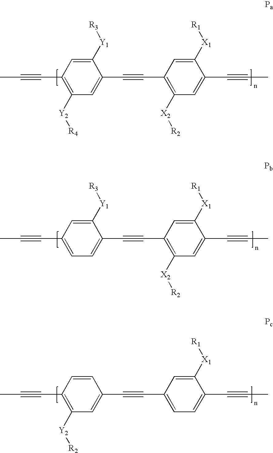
C1(C#CC2=CC([Y2][R4])=C(C#CC)C=C2[Y1][R3])=C([X2][R2])C=C(C#CC)C([X1][R1])=C1.C1(C#CC2=CC=C(C#CC)C=C2[Y1][R3])=C([X2][R2])C=C(C#CC)C([X1][R1])=C1.C1(C#CC2=CC([Y2][R2])=C(C#CC)C=C2)=CC=C(C#CC)C([X1][R1])=C1
